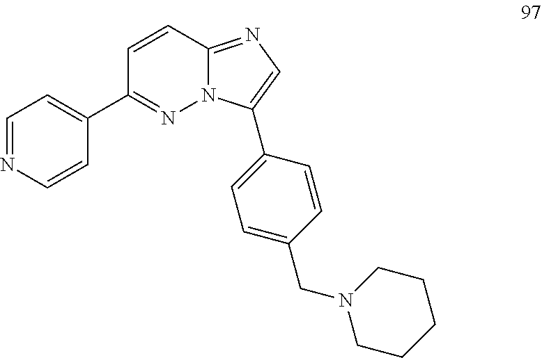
C1(C2=NN3C(=NC=C3C3=CC=C(CN4CCCCC4)C=C3)C=C2)=CC=NC=C1
